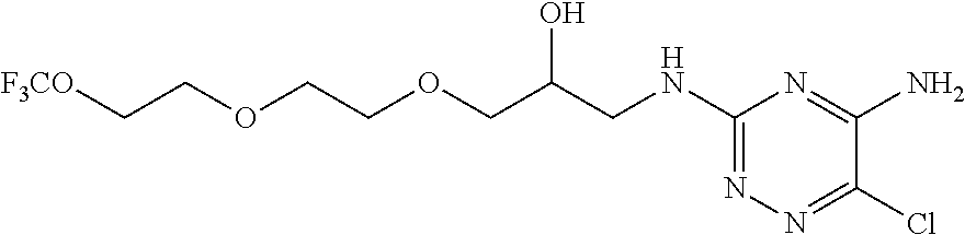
C1(NCC(COCCOCC[F3CO])O)=NN=C(Cl)C(N)=N1
